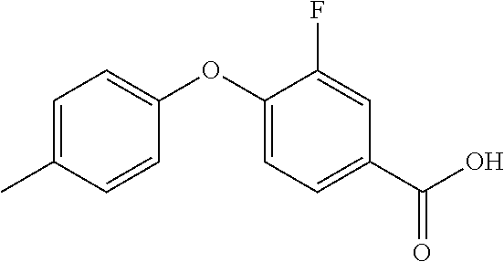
C1=C(C)C=CC(OC2=CC=C(C(O)=O)C=C2F)=C1
